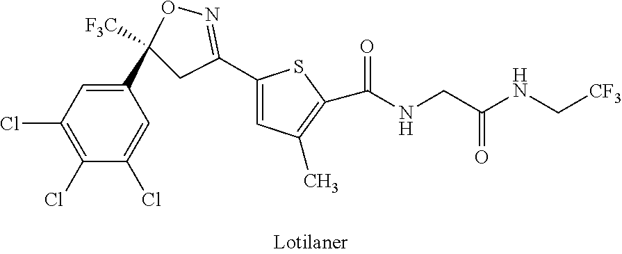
[CF3]CNC(CNC(=O)C1=C(C)C=C(C2=NOC(C3=CC(Cl)=C(Cl)C(Cl)=C3)([F3C])C2)S1)=O
